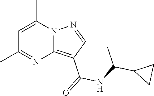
C1=C(C)N2C(=C(C(=O)NC(C3CC3)C)C=N2)N=C1C
